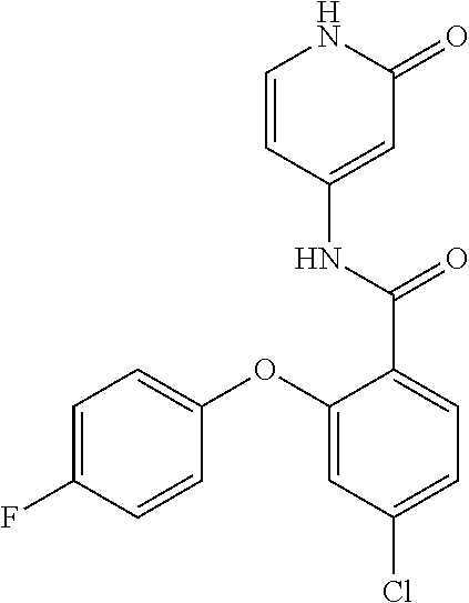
C1=CC(NC(=O)C2=CC=C(Cl)C=C2OC2=CC=C(F)C=C2)=CC(=O)N1
